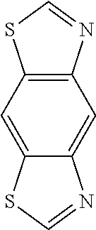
C12=C(N=CS1)C=C1C(=C2)SC=N1
